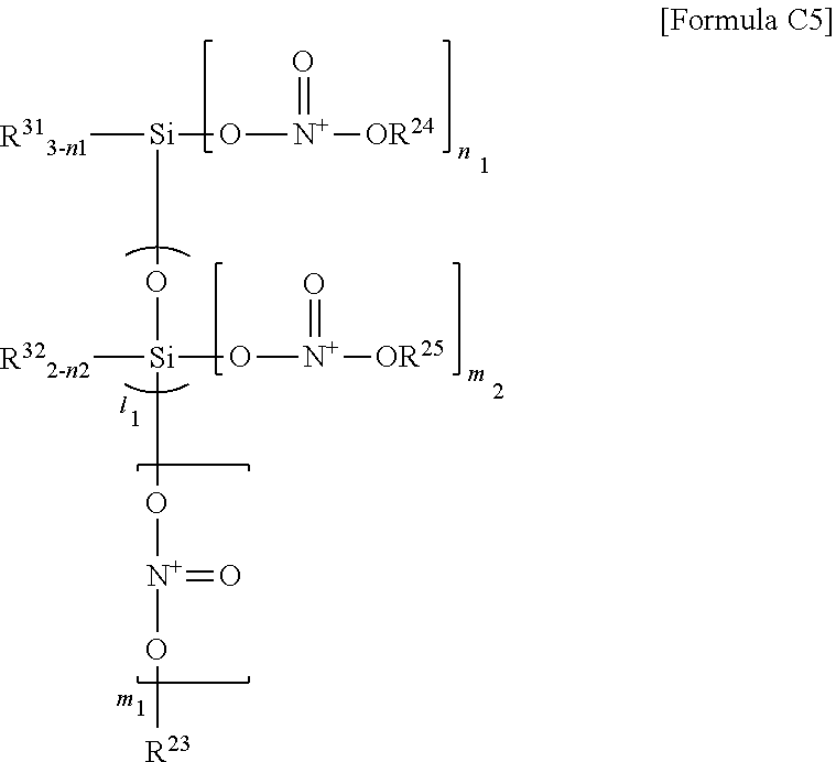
[R313-n1][Si](O[N+]([OR24])=O)O[Si](O[N+](O[R23])=O)([R322-n2])O[N+]([OR25])=O
